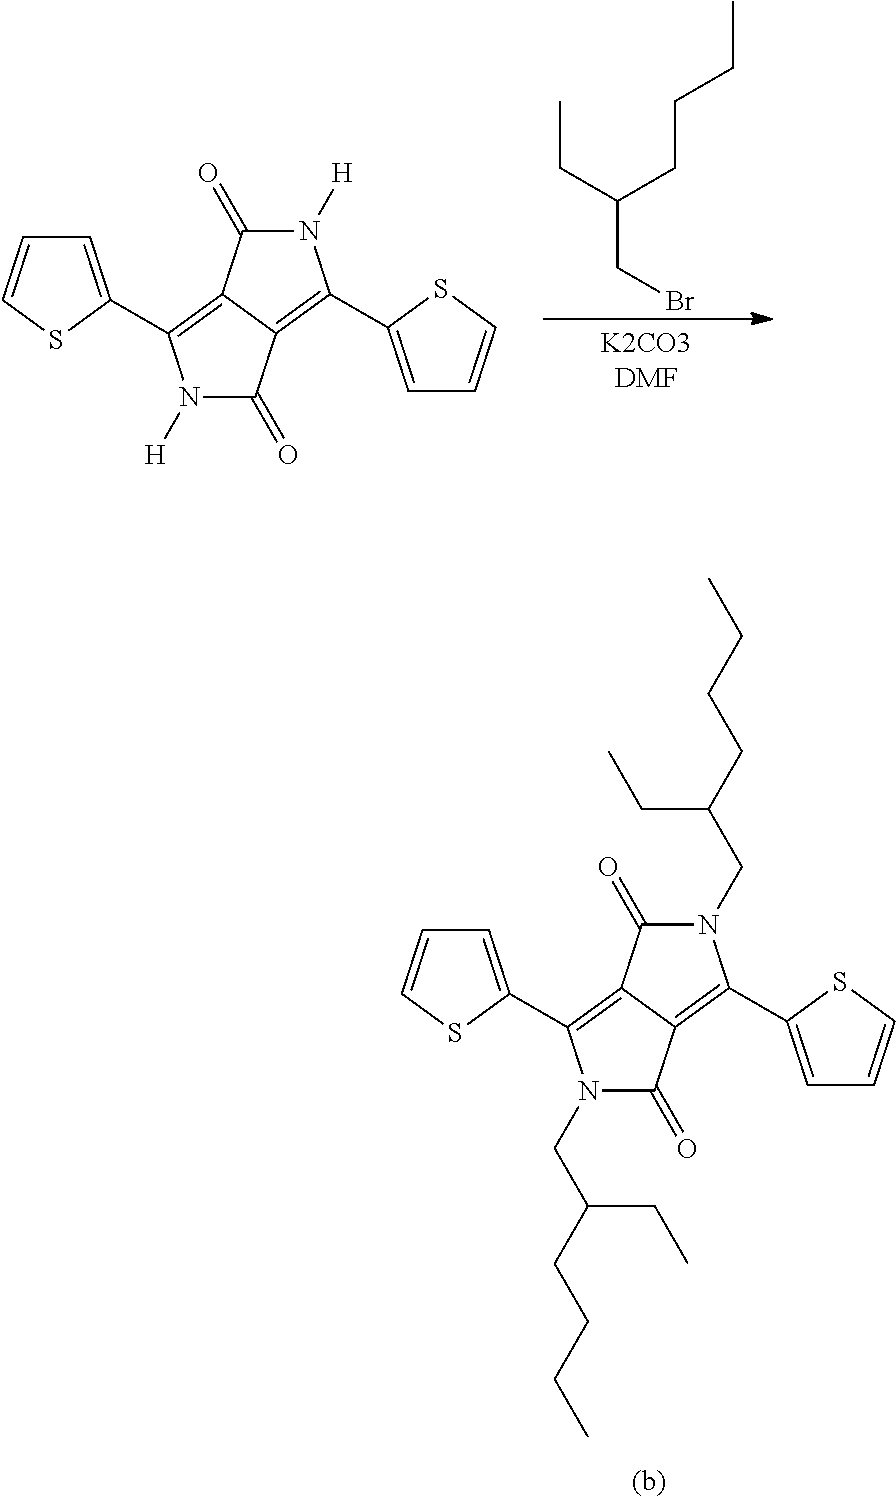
CCCCC(CC)CBr.N1([H])C(=O)C2=C(C3=CC=CS3)N([H])C(=O)C2=C1C1=CC=CS1.N1(CC(CCCC)CC)C(=O)C2=C(C3=CC=CS3)N(CC(CCCC)CC)C(=O)C2=C1C1=CC=CS1
